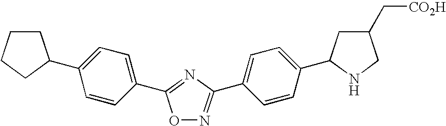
O1N=C(C2=CC=C(C3CC(C[CO2H])CN3)C=C2)N=C1C1=CC=C(C2CCCC2)C=C1
